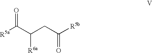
[R5a]C(C(CC([R5b])=O)[R6a])=O
